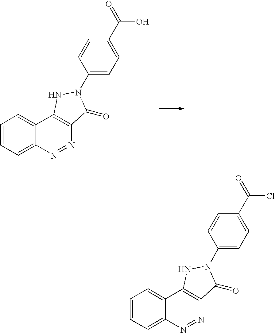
C1=CC=C2C(=C1)C1=C(N=N2)C(=O)N(C2=CC=C(C(=O)O)C=C2)N1.C1=CC=C2C(=C1)C1=C(N=N2)C(=O)N(C2=CC=C(C(=O)Cl)C=C2)N1
